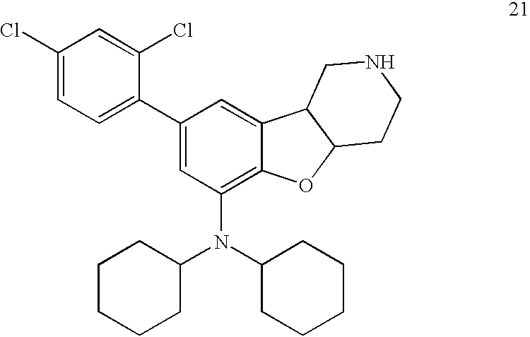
C1(Cl)=CC=C(C2=CC(N(C3CCCCC3)C3CCCCC3)=C3C(=C2)C2C(O3)CCNC2)C(Cl)=C1
